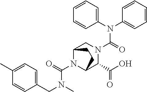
N(C(N1C2C(C(O)=O)N(C(=O)N(C3=CC=CC=C3)C3=CC=CC=C3)CC1CC2)=O)(CC1=CC=C(C)C=C1)C
